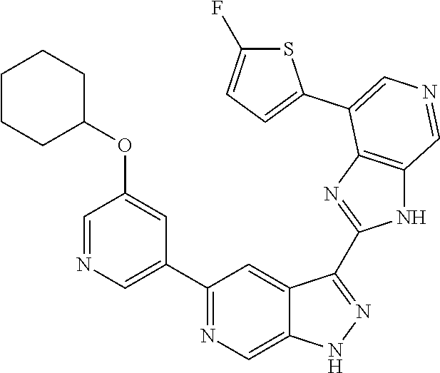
C1(C2=CN=CC(OC3CCCCC3)=C2)=NC=C2C(=C1)C(C1=NC3=C(N1)C=NC=C3C1=CC=C(F)S1)=NN2
